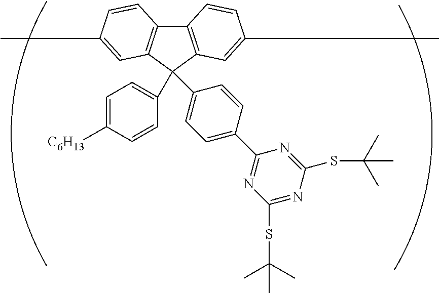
C12=C(C(C3=CC=C([C6H13])C=C3)(C3=CC=C(C4=NC(SC(C)(C)C)=NC(SC(C)(C)C)=N4)C=C3)C3=C1C=CC(C)=C3)C=C(C)C=C2
